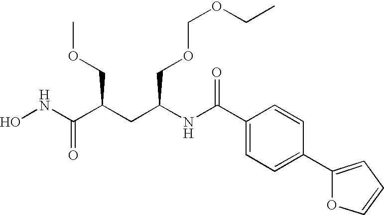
N(C(C(CC(NC(C1=CC=C(C2=CC=CO2)C=C1)=O)COCOCC)COC)=O)O
